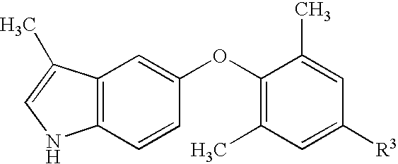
C12=C(C(C)=CN1)C=C(OC1=C(C)C=C([R3])C=C1C)C=C2
